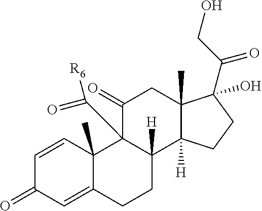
C1=CC2(C)C(=CC1=O)CCC1([H])C2(C([R6])=O)C(=O)CC2(C)C1([H])CCC2(C(=O)CO)O
